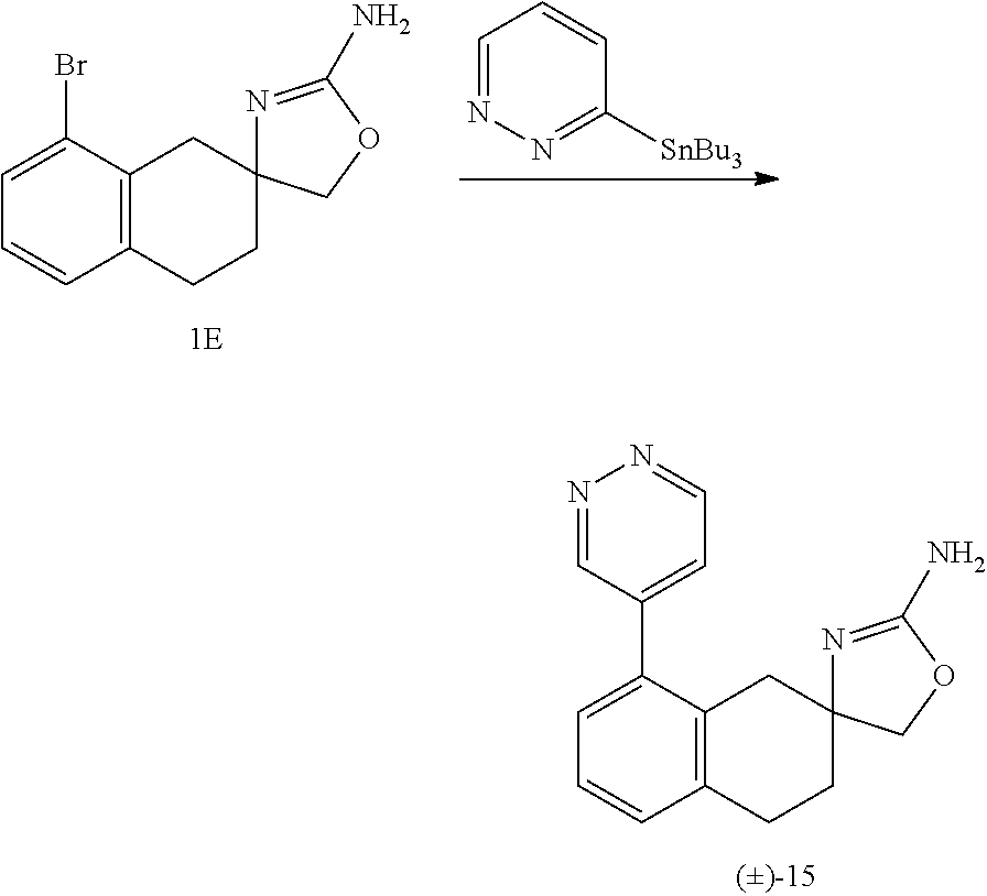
C1(Br)=CC=CC2=C1CC1(CC2)N=C(N)OC1.C1=NN=C([SnBu3])C=C1.C1(C2=CC=NN=C2)=CC=CC2=C1CC1(CC2)N=C(N)OC1
